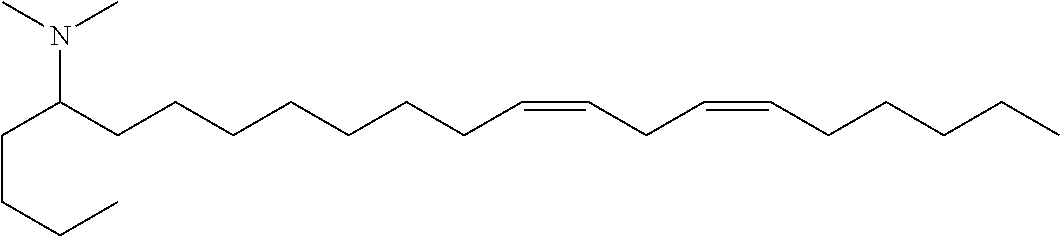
N(C(CCCCCCCC=CCC=CCCCCC)CCCC)(C)C
